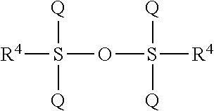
[R4]S(OS([R4])([Q])[Q])([Q])[Q]
